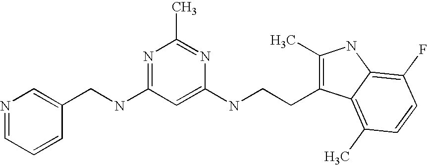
N(C1=NC(C)=NC(NCCC2=C(C)NC3=C(F)C=CC(C)=C23)=C1)CC1=CN=CC=C1
